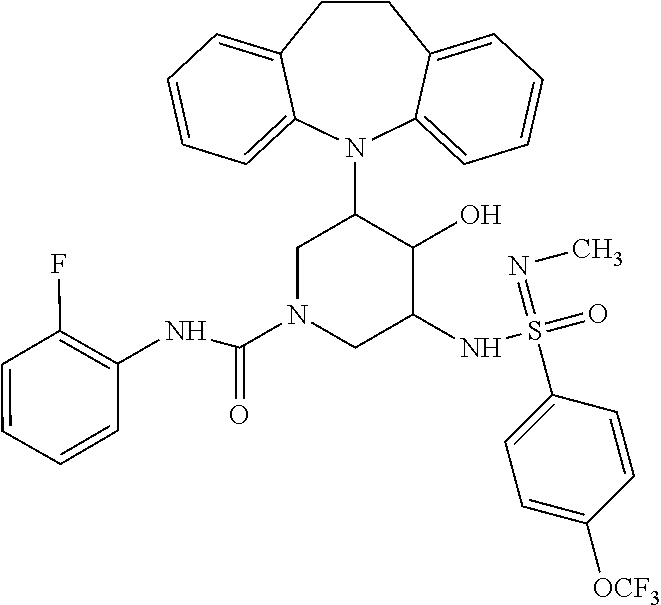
C12=CC=CC=C1N(C1CN(C(=O)NC3=C(F)C=CC=C3)CC(NS(=O)(=NC)C3=CC=C([OCF3])C=C3)C1O)C1=CC=CC=C1CC2
